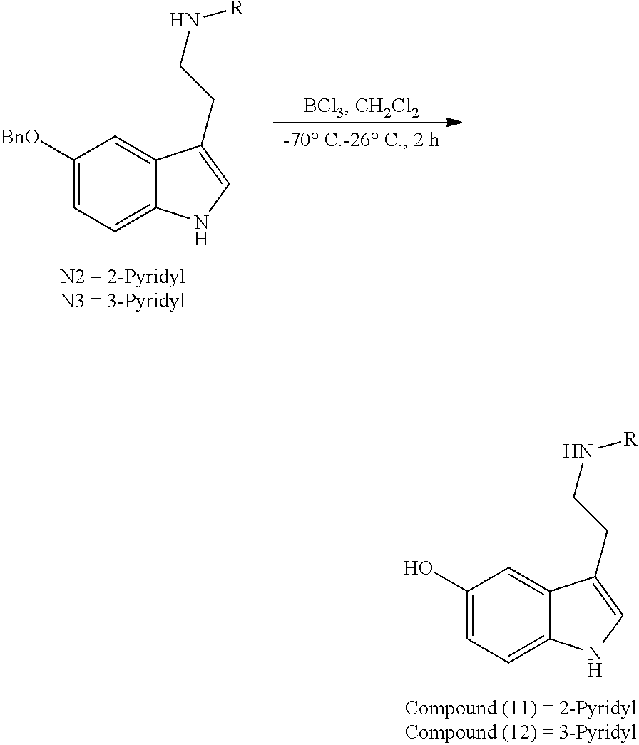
C1(O)=CC=C2C(=C1)C(CCN[R])=CN2.C1([BnO])=CC=C2C(=C1)C(CCN[R])=CN2
